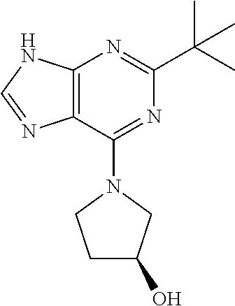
C12=C(NC=N1)N=C(C(C)(C)C)N=C2N1CCC(O)C1
